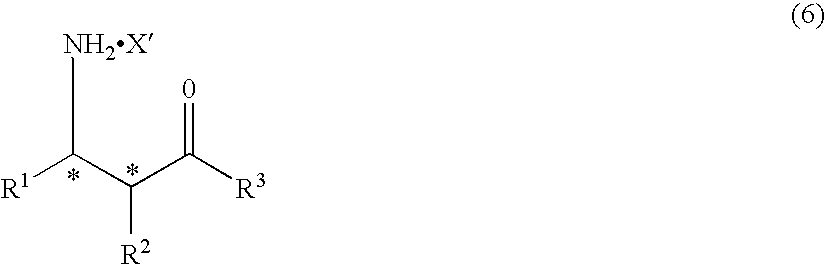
[R1]C(C(C([R3])=[0])[R2])[NH2X]
